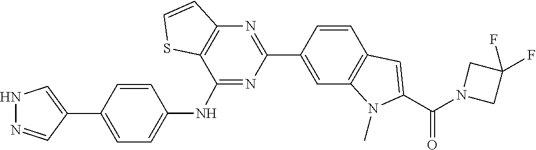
N1(C(C2=CC3=C(N2C)C=C(C2=NC4=C(C(NC5=CC=C(C6=CNN=C6)C=C5)=N2)SC=C4)C=C3)=O)CC(F)(F)C1
